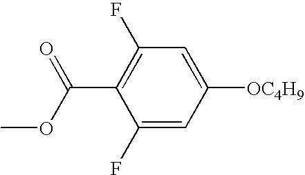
C1(F)=CC([OC4H9])=CC(F)=C1C(OC)=O
